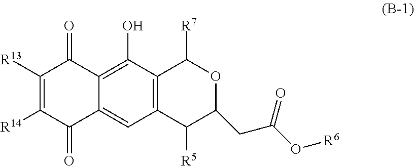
C1([R13])=C([R14])C(=O)C2=CC3=C(C(O)=C2C1=O)C([R7])OC(CC(=O)O[R6])C3[R5]
